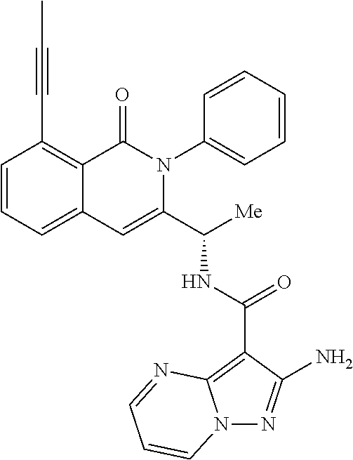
C1(C(NC(C2=CC3=CC=CC(C#CC)=C3C(=O)N2C2=CC=CC=C2)[Me])=O)=C2N(N=C1N)C=CC=N2
